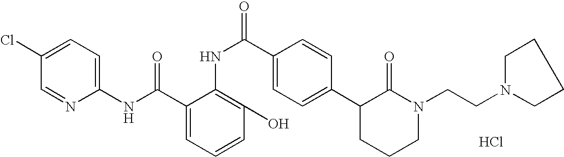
C1(NC(C2=CC=CC(O)=C2NC(C2=CC=C(C3CCCN(CCN4CCCC4)C3=O)C=C2)=O)=O)=CC=C(Cl)C=N1.Cl
